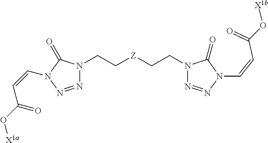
C(=CC(=O)O[X1b])N1C(=O)N(CC[Z]CCN2N=NN(C=CC(O[X1a])=O)C2=O)N=N1
